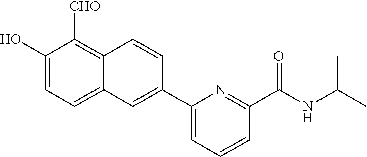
C1(O)=CC=C2C(=C1[CHO])C=CC(C1=CC=CC(C(NC(C)C)=O)=N1)=C2
